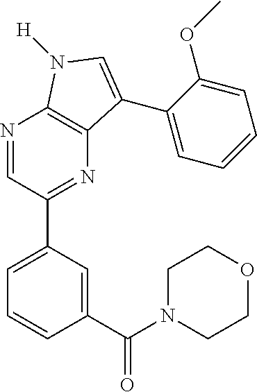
C1(C(N2CCOCC2)=O)=CC(C2=NC3=C(N=C2)N([H])C=C3C2=CC=CC=C2OC)=CC=C1
